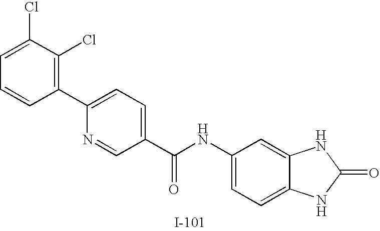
C1=C(Cl)C(Cl)=C(C2=CC=C(C(NC3=CC=C4C(=C3)NC(=O)N4)=O)C=N2)C=C1
